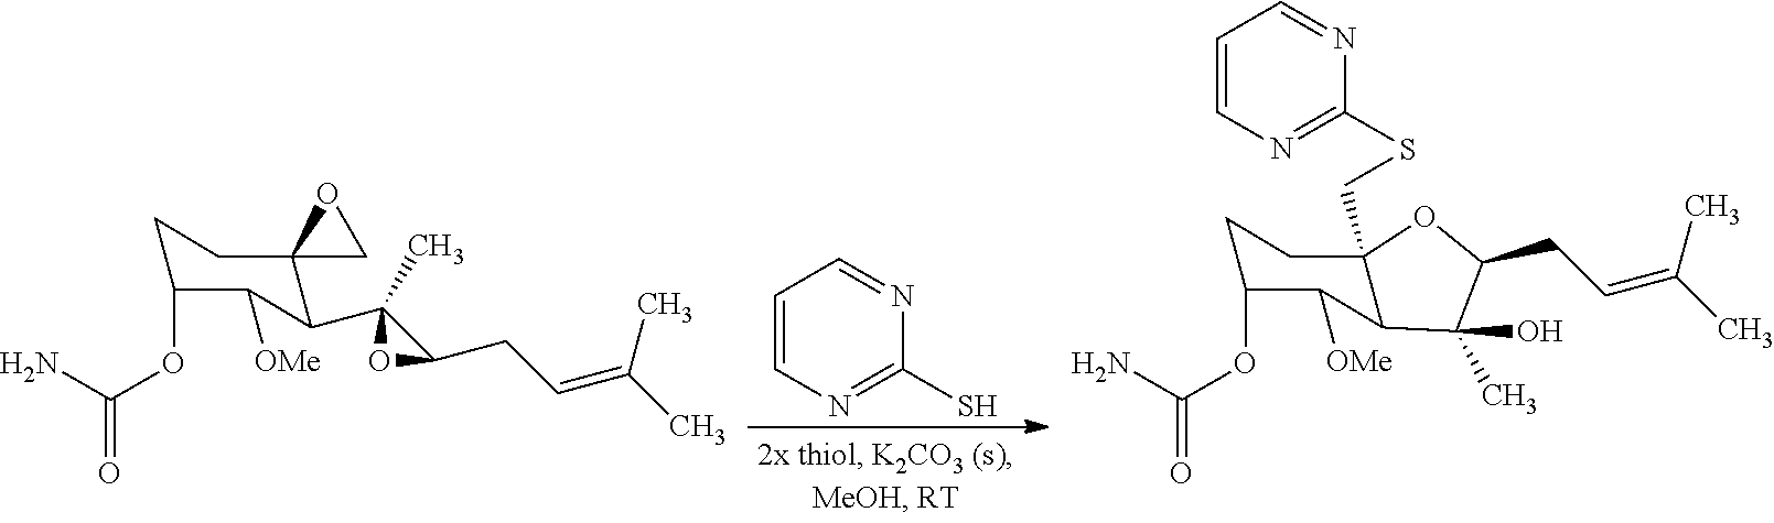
C(OC1CCC2(C(C3(C)C(CC=C(C)C)O3)C1[OMe])CO2)(=O)N.C1=CN=C(S)N=C1.C(OC1CCC2(CSC3=NC=CC=N3)C(C1[OMe])C(C)(O)C(CC=C(C)C)O2)(=O)N
